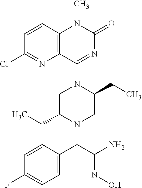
C1(F)=CC=C(C(N2CC(CC)N(C3=NC(=O)N(C)C4=C3N=C(Cl)C=C4)CC2CC)C(N)=NO)C=C1
